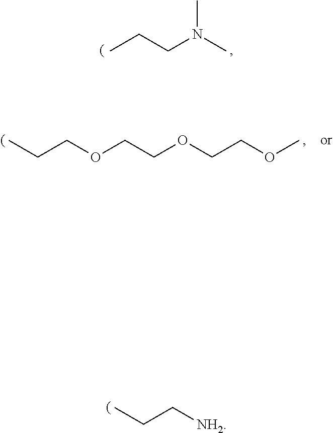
CCCN(C)C.C(COCCOCCOC)C.C(C[NH2])C
